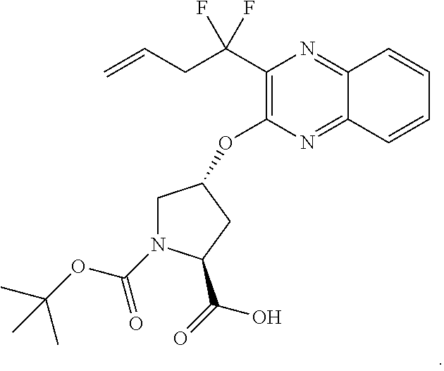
C=CCC(C1=C(OC2CN(C(OC(C)(C)C)=O)C(C(=O)O)C2)N=C2C(=N1)C=CC=C2)(F)F
